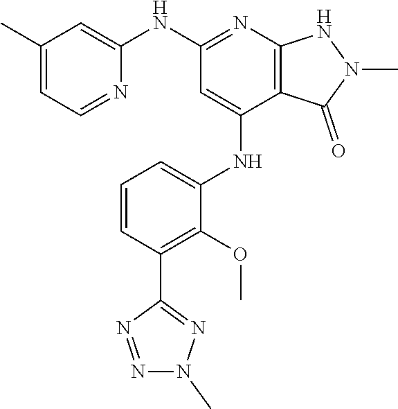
C12=C(N=C(NC3=CC(C)=CC=N3)C=C1NC1=CC=CC(C3=NN(C)N=N3)=C1OC)NN(C)C2=O
